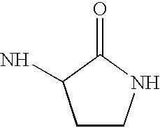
C1CNC(=O)C1N
